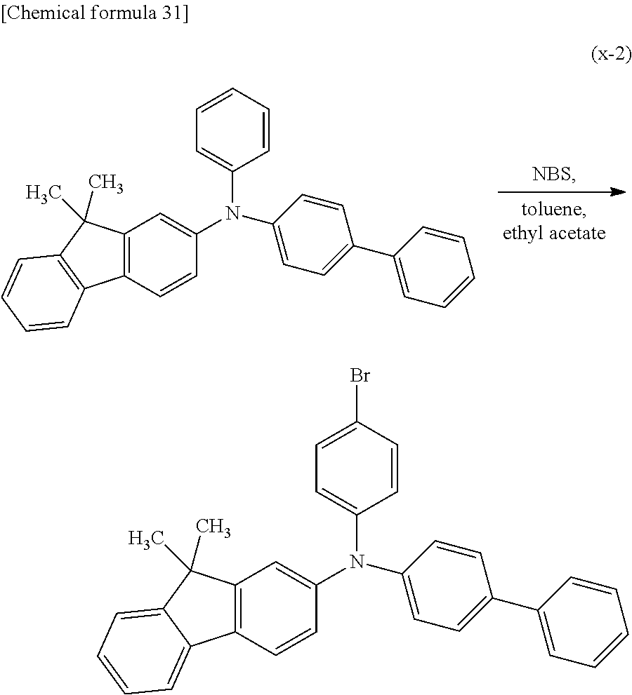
C12=C(C=CC(N(C3=CC=C(C4=CC=CC=C4)C=C3)C3=CC=CC=C3)=C1)C1=C(C2(C)C)C=CC=C1.C12=C(C=CC(N(C3=CC=C(C4=CC=CC=C4)C=C3)C3=CC=C(Br)C=C3)=C1)C1=CC=CC=C1C2(C)C
